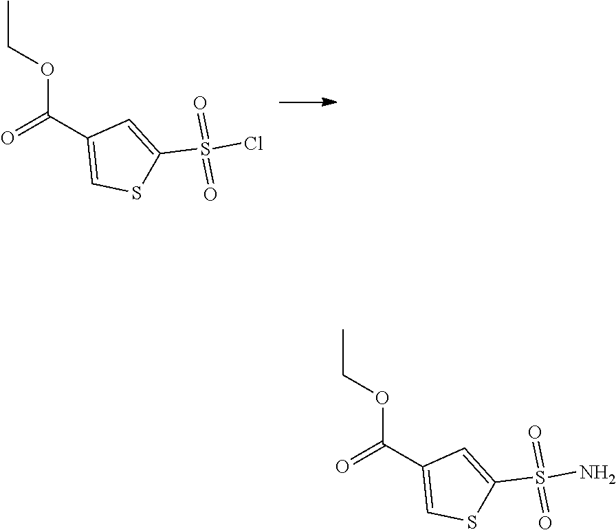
C1(C(OCC)=O)=CSC(S(Cl)(=O)=O)=C1.C1(C(OCC)=O)=CSC(S(N)(=O)=O)=C1
